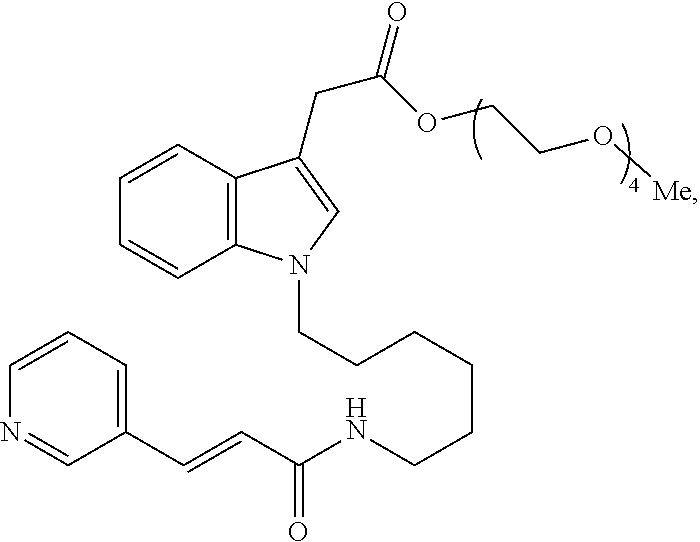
C12=C(C=CC=C1)C(CC(OCCO[Me])=O)=CN2CCCCCCNC(C=CC1=CC=CN=C1)=O
